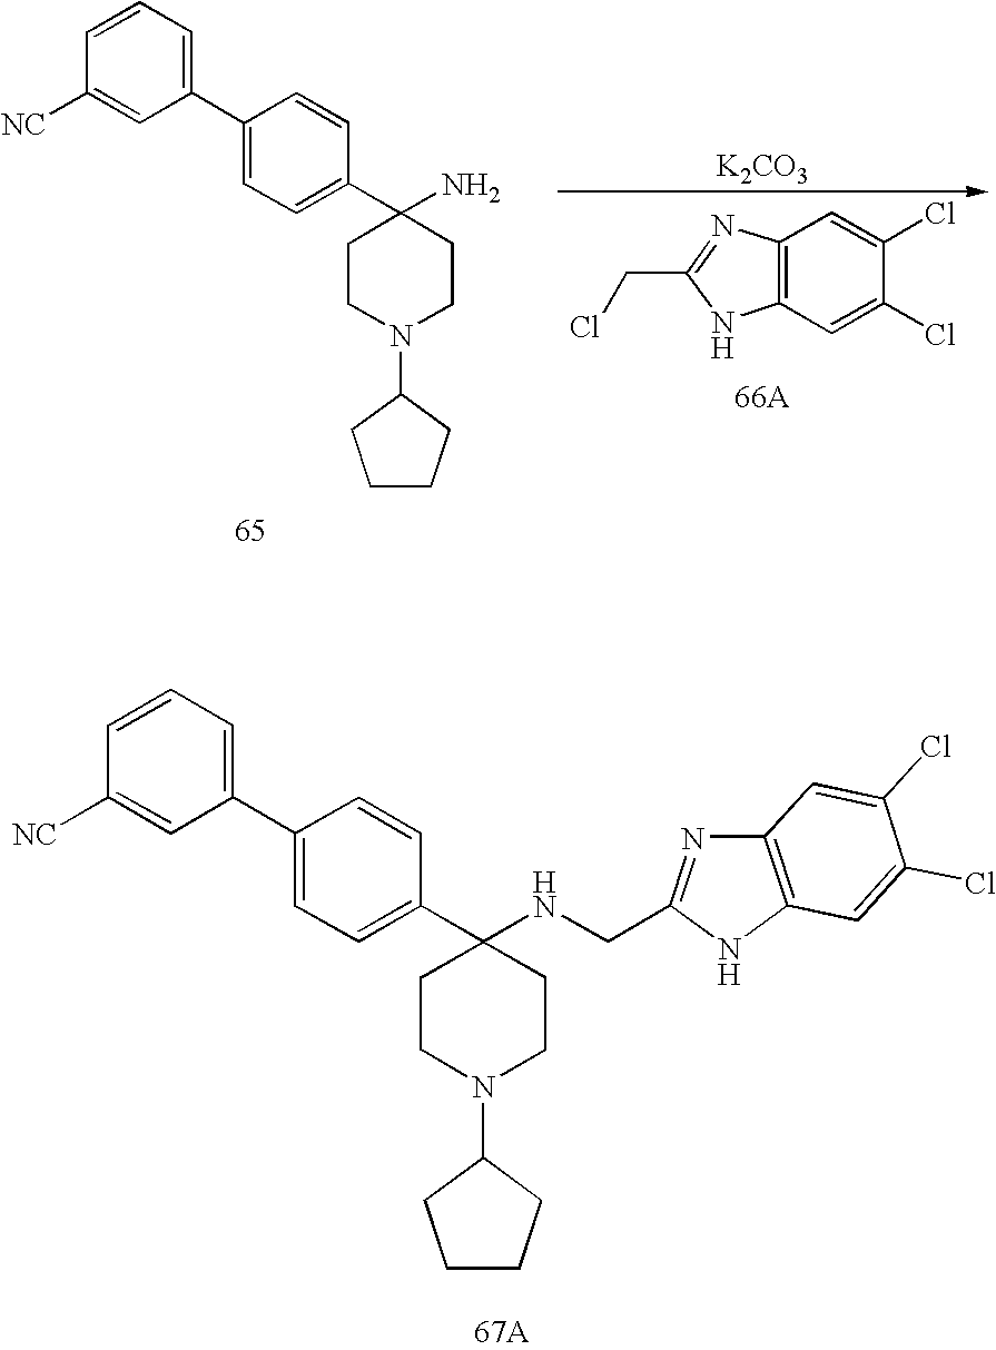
C1(C2=CC=C(C3(N)CCN(C4CCCC4)CC3)C=C2)=CC=CC([NC])=C1.C12=C(C=C(Cl)C(Cl)=C1)NC(CCl)=N2.[K2CO3].C1(C2=CC=C(C3(NCC4=NC5=C(N4)C=C(Cl)C(Cl)=C5)CCN(C4CCCC4)CC3)C=C2)=CC=CC([NC])=C1
